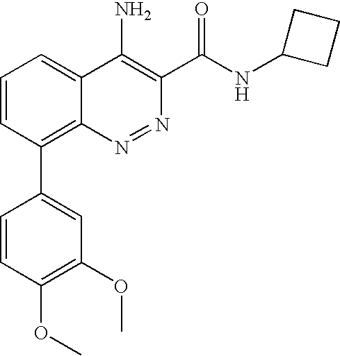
C1=CC(OC)=C(OC)C=C1C1=C2C(=CC=C1)C(N)=C(C(NC1CCC1)=O)N=N2
